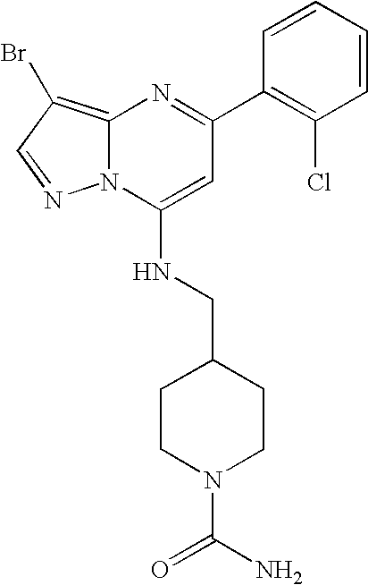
N12C(=C(Br)C=N1)N=C(C1=C(Cl)C=CC=C1)C=C2NCC1CCN(C(N)=O)CC1
